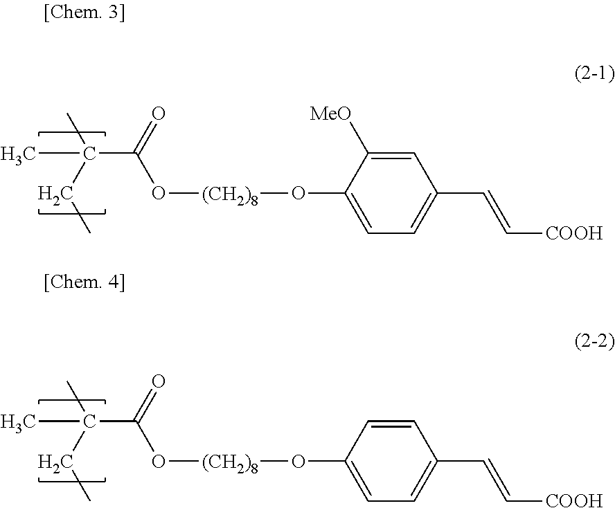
CC(C)(CC)C(=O)O[(CH2)8]OC1=CC=C(C=C[COOH])C=C1[MeO].CC(C)(CC)C(=O)O[(CH2)8]OC1=CC=C(C=C[COOH])C=C1
